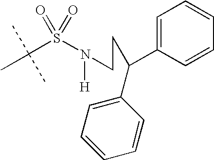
C(S(N([H])CCC(C1=CC=CC=C1)C1=CC=CC=C1)(=O)=O)(C)(C)C
